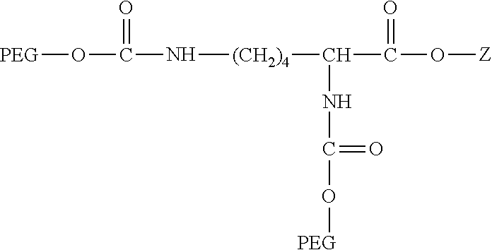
O([PEG])C(N[(CH2)4]C(C(O[Z])=O)NC(O[PEG])=O)=O
